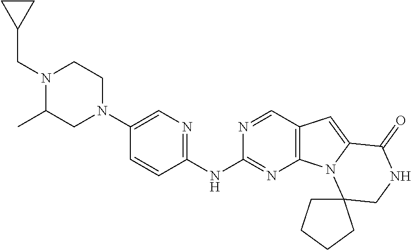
C1=CC(NC2=NC3=C(C=N2)C=C2N3C3(CNC2=O)CCCC3)=NC=C1N1CCN(CC2CC2)C(C)C1
